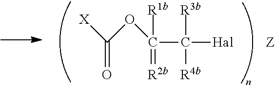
[X]C(OC(C([R3b])([R4b])[Hal])([R1b])=[R2b])=O
